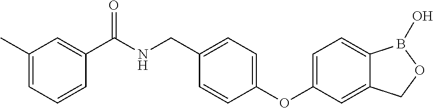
C1(C)=CC=CC(C(NCC2=CC=C(OC3=CC=C4C(=C3)COB4O)C=C2)=O)=C1
